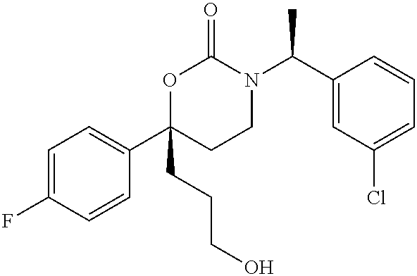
C1=C(F)C=CC(C2(CCCO)CCN(C(C3=CC(Cl)=CC=C3)C)C(=O)O2)=C1
